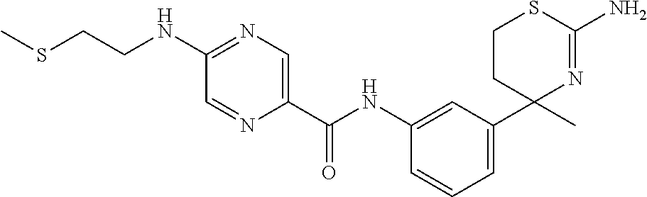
C1(NC(C2=CN=C(NCCSC)C=N2)=O)=CC(C2(C)N=C(N)SCC2)=CC=C1
